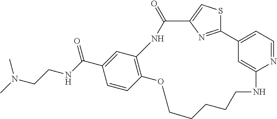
C1=C(C(NCCN(C)C)=O)C=CC2=C1NC(=O)C1=CSC(=N1)C1=CC=NC(=C1)NCCCCCO2
